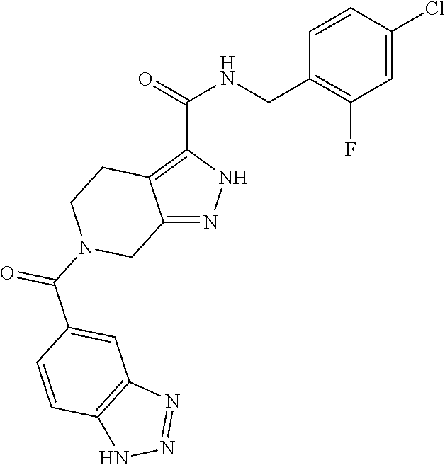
C12=NNC(C(=O)NCC3=C(F)C=C(Cl)C=C3)=C1CCN(C(C1=CC3=C(C=C1)NN=N3)=O)C2
